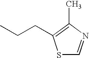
S1C=NC(C)=C1CCC
